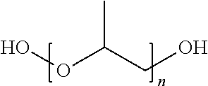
OOC(CO)C
